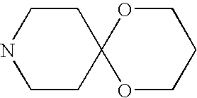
C1CC2(CCN1)OCCCO2
